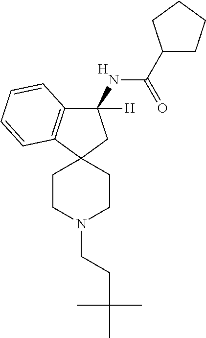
C1(NC(=O)C2CCCC2)([H])C2=C(C3(C1)CCN(CCC(C)(C)C)CC3)C=CC=C2.[H]
